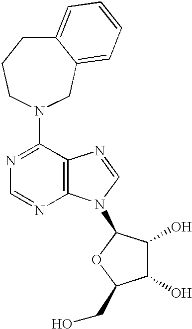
C1(N2CCCC3=CC=CC=C3C2)=NC=NC2=C1N=CN2C1C(O)C(O)C(CO)O1
